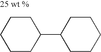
C1CCCCC1C1CCCCC1
